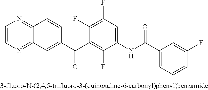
C1=CN=C2C(=N1)C=CC(C(C1=C(F)C(NC(C3=CC=CC(F)=C3)=O)=CC(F)=C1F)=O)=C2
